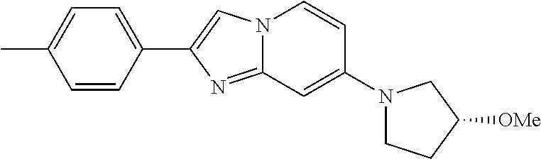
C1(C2=CN3C(=N2)C=C(N2CCC([OMe])C2)C=C3)=CC=C(C)C=C1
